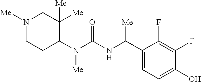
N1([Me])CCC(N(C(=O)NC(C2=CC=C(O)C(F)=C2F)[Me])[Me])C([Me])([Me])C1
